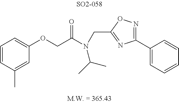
C1(OCC(N(CC2=NC(C3=CC=CC=C3)=NO2)C(C)C)=O)=CC=CC(C)=C1
